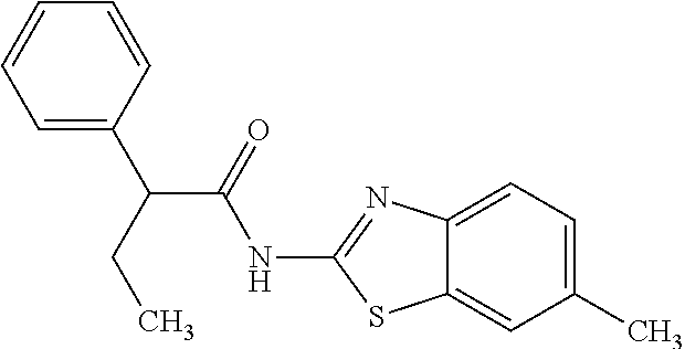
C1=C(C(CC)C(NC2=NC3=CC=C(C)C=C3S2)=O)C=CC=C1
